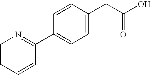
C1=CC=CC(C2=CC=C(CC(O)=O)C=C2)=N1
